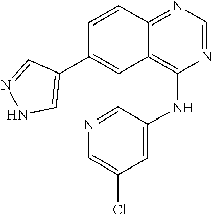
C1(C2=CC3=C(NC4=CC(Cl)=CN=C4)N=CN=C3C=C2)=CNN=C1
